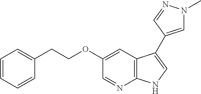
C1=NC2=C(C=C1OCCC1=CC=CC=C1)C(C1=CN(C)N=C1)=CN2
